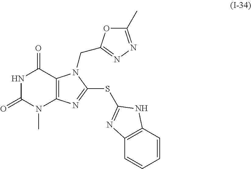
N1C(=O)N(C)C2=C(C1=O)N(CC1=NN=C(C)O1)C(SC1=NC3=C(C=CC=C3)N1)=N2
